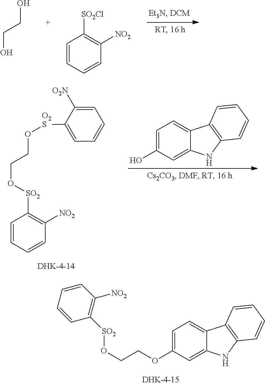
OCCO.C1=CC=CC([NO2])=C1[SO2Cl].C1=CC=CC([NO2])=C1[SO2]OCCO[O2S]C1=CC=CC=C1[O2N].C1=C(O)C=C2C(=C1)C1=C(N2)C=CC=C1.C1=C(OCCO[SO2]C2=C([NO2])C=CC=C2)C=C2C(=C1)C1=C(N2)C=CC=C1
